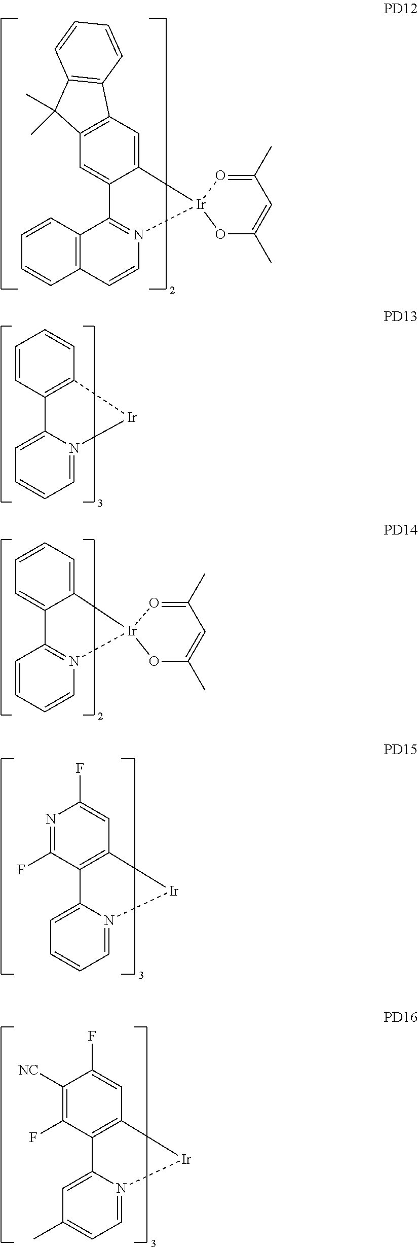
C12=C(C=CN3=C1C1=CC4=C(C=C1[Ir]31OC(C)=CC(C)=O1)C1=C(C4(C)C)C=CC=C1)C=CC=C2.C1=C2N(=CC=C1)[Ir]C1=C2C=CC=C1.C1=CC=CN2=C1C1=CC=CC=C1[Ir]21OC(C)=CC(C)=O1.C1=C2N(=CC=C1)[Ir]C1=C2C(F)=NC(F)=C1.C1=C2N(=CC=C1C)[Ir]C1=C2C(F)=C([NC])C(F)=C1
